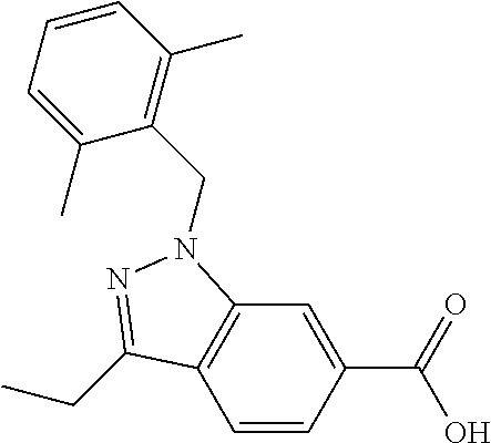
C1=CC(C(=O)O)=CC2=C1C(CC)=NN2CC1=C(C)C=CC=C1C
